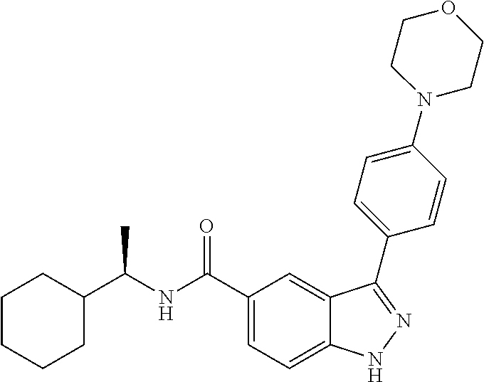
C1(C(NC(C2CCCCC2)C)=O)=CC=C2C(=C1)C(C1=CC=C(N3CCOCC3)C=C1)=NN2
